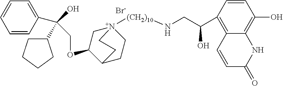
[Br-].C1=CC(C(O)(COC2C[N+]3([(CH2)10]NCC(O)C4=C5C(=C(O)C=C4)NC(=O)C=C5)CCC2CC3)C2CCCC2)=CC=C1
